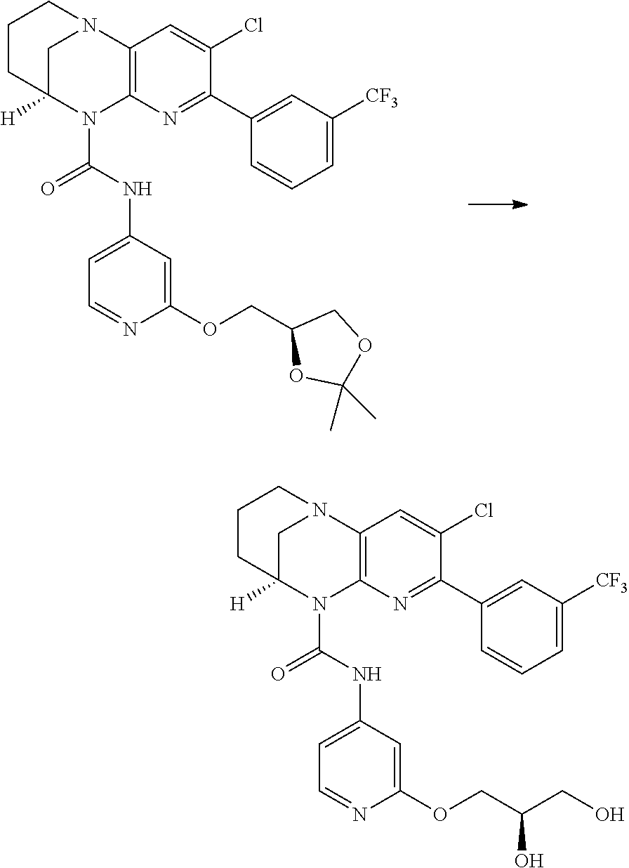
C1C2([H])N(C(NC3=CC=NC(OCC4OC(C)(C)OC4)=C3)=O)C3=C(N1CCC2)C=C(Cl)C(C1=CC([CF3])=CC=C1)=N3.C1C2([H])N(C(NC3=CC=NC(OCC(CO)O)=C3)=O)C3=C(N1CCC2)C=C(Cl)C(C1=CC([CF3])=CC=C1)=N3
